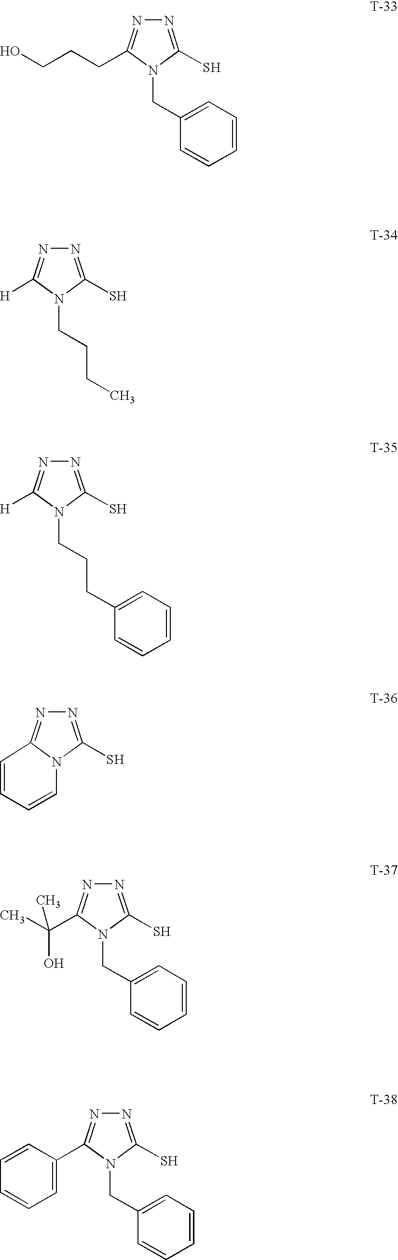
N1=C(S)N(CC2=CC=CC=C2)C(CCCO)=N1.N1=C(S)N(CCCC)C([H])=N1.N1=C(S)N(CCCC2=CC=CC=C2)C([H])=N1.N1=C(S)N2C(=N1)C=CC=C2.N1=C(S)N(CC2=CC=CC=C2)C(C(O)(C)C)=N1.N1=C(S)N(CC2=CC=CC=C2)C(C2=CC=CC=C2)=N1
